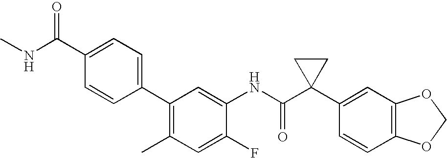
C1(C2=CC=C(C(NC)=O)C=C2)=C(C)C=C(F)C(NC(C2(C3=CC4=C(C=C3)OCO4)CC2)=O)=C1
